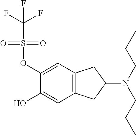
C1(OS(=O)(C(F)(F)F)=O)=CC2=C(C=C1O)CC(N(CCC)CCC)C2
